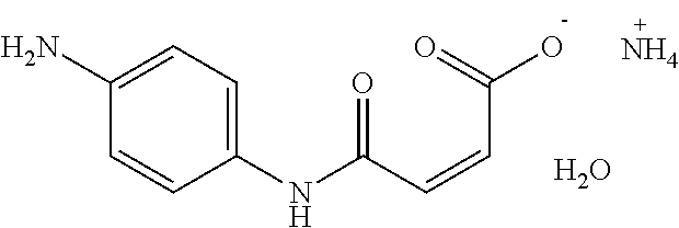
C1(NC(C=CC(O)=O)=O)=CC=C(N)C=C1.N.O
